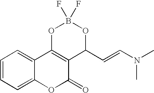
C1=CC=C2C(=C1)C1=C(C(=O)O2)C(C=CN(C)C)OB(F)(F)O1
